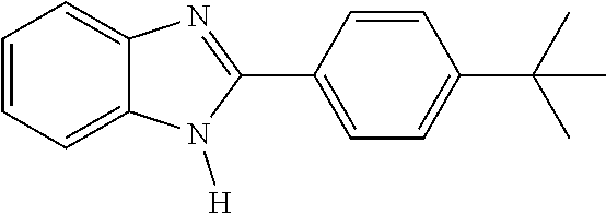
C1=CC=C2C(=C1)N=C(C1=CC=C(C(C)(C)C)C=C1)N2[H]
